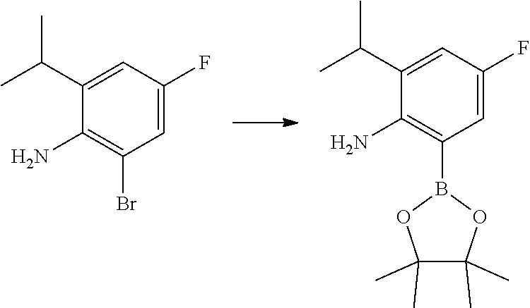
B1(C2=C(N)C(C(C)C)=CC(F)=C2)OC(C)(C)C(C)(C)O1.BrC1=C(N)C(C(C)C)=CC(F)=C1
